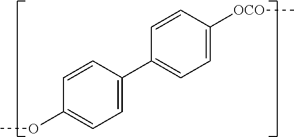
C1=CC(C2=CC=C([OCO]C)C=C2)=CC=C1OC
